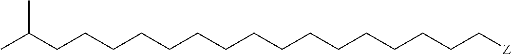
C(CCC[Z])CCCCCCCCCCCCC(C)C
